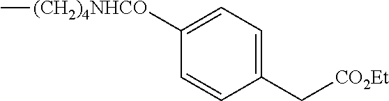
C1([(CH2)4NHCO]C)=CC=C(C[CO2Et])C=C1
